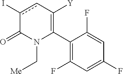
C1(C2=C([Y])cc(I)C(=O)N2C[Me])=C(F)C=C(F)C=C1F
